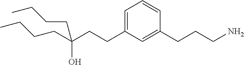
C(CC1=CC=CC(CCCN)=C1)C(O)(CCCC)CCCC
